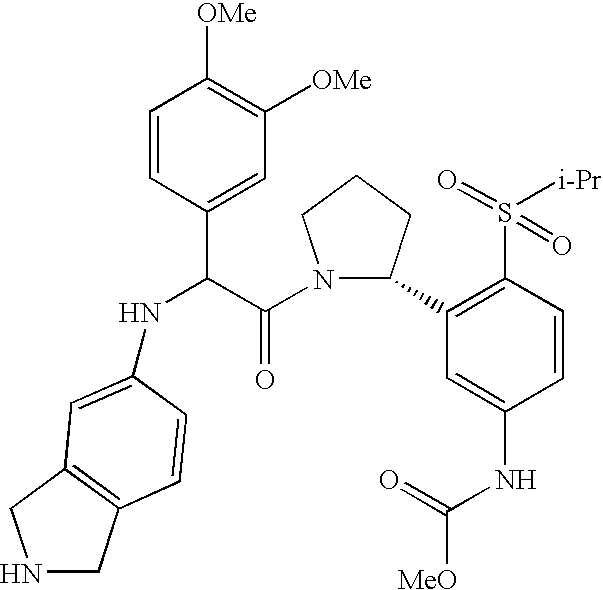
C1=CC(C(C(=O)N2C(C3=C(S(=O)([i-Pr])=O)C=CC(NC([MeO])=O)=C3)CCC2)NC2=CC3=C(CNC3)C=C2)=CC([OMe])=C1[OMe]
